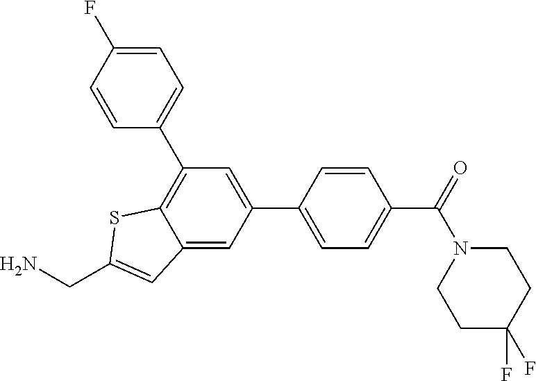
C12=CC(C3=CC=C(C(=O)N4CCC(F)(F)CC4)C=C3)=CC(C3=CC=C(F)C=C3)=C1SC(CN)=C2
